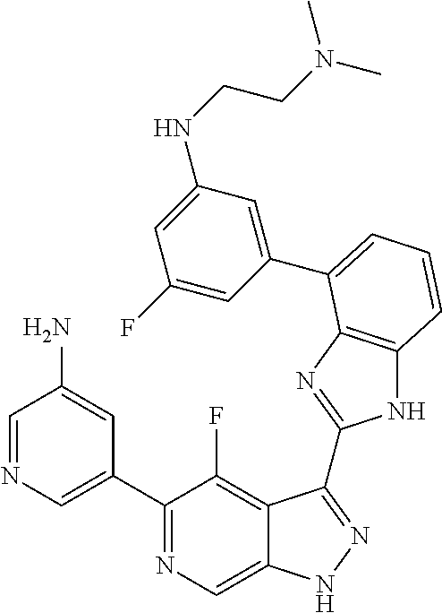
C1=NC=C(C2=NC=C3C(=C2F)C(C2=NC4=C(N2)C=CC=C4C2=CC(NCCN(C)C)=CC(F)=C2)=NN3)C=C1N
